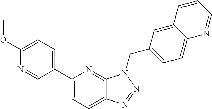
C12=CC=C(C3=CC=C(OC)N=C3)N=C1N(CC1=CC=C3C(=C1)C=CC=N3)N=N2
